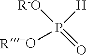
P(=O)([H])([R-O])[R-O]
